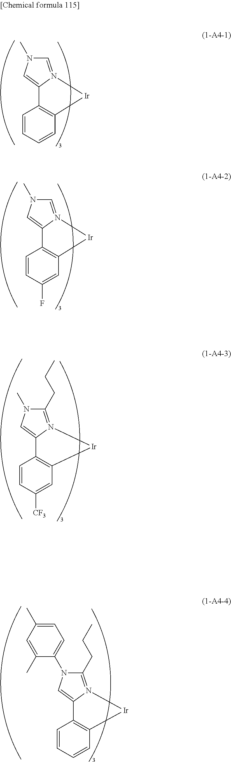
C1=N2C(=CN1C)C1=C([Ir]2)C=CC=C1.C1=N2C(=CN1C)C1=C([Ir]2)C=C(F)C=C1.C1(CCC)=N2C(=CN1C)C1=C([Ir]2)C=C([CF3])C=C1.C1(CCC)=N2C(=CN1C1=CC=C(C)C=C1C)C1=C([Ir]2)C=CC=C1
